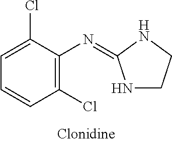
N1CCNC1=NC1=C(Cl)C=CC=C1Cl
